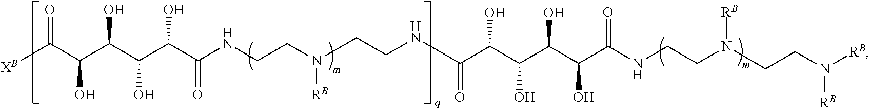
[XB]C(=O)C(C(C(C(C(NCCN([RB])CCNC(C(C(O)C(C(O)C(NCCN([RB])CCN([RB])[RB])=O)O)O)=O)=O)O)O)O)O
